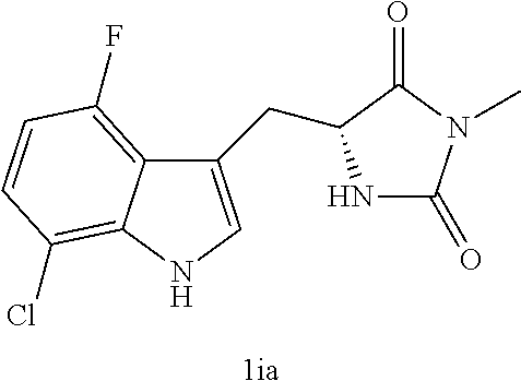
C12=C(F)C=CC(Cl)=C1NC=C2CC1NC(=O)N(C)C1=O.[1ia]
